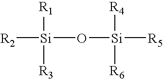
[R2][Si](O[Si]([R5])([R4])[R6])([R1])[R3]
